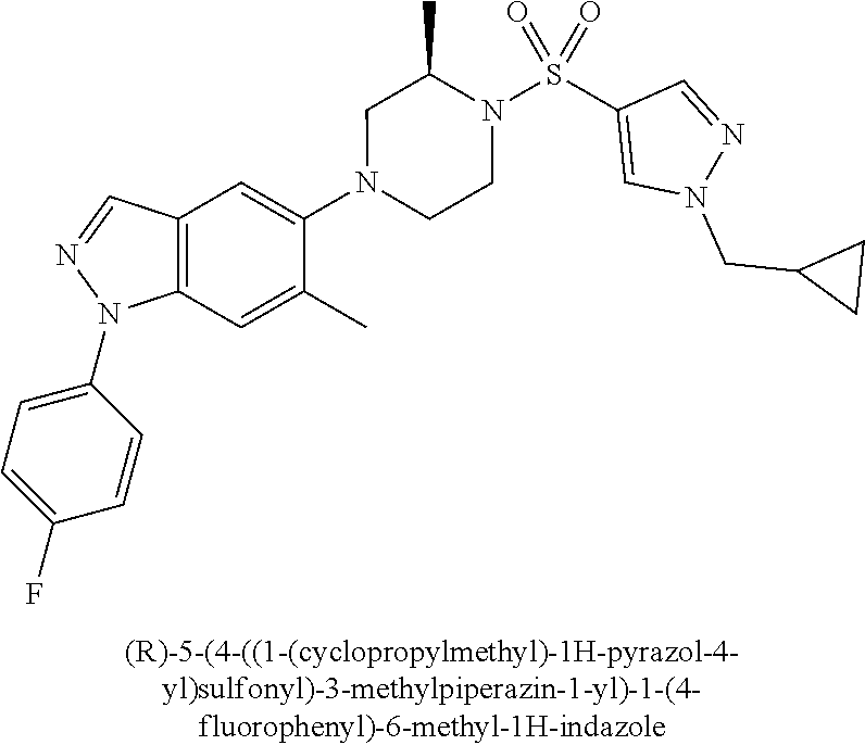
N1(C2=CC3=C(C=C2C)N(C2=CC=C(F)C=C2)N=C3)CCN(S(C2=CN(CC3CC3)N=C2)(=O)=O)C(C)C1
